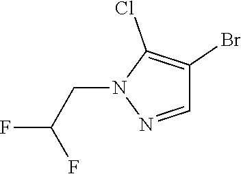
FC(F)CN1N=CC(Br)=C1Cl
